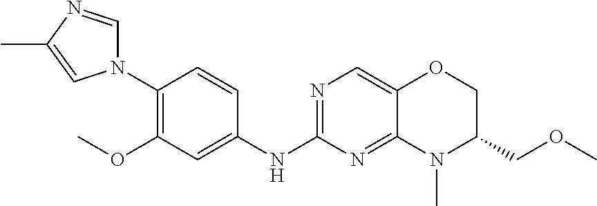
C1(N2C=NC(C)=C2)=C(OC)C=C(NC2=NC=C3C(=N2)N(C)C(COC)CO3)C=C1
